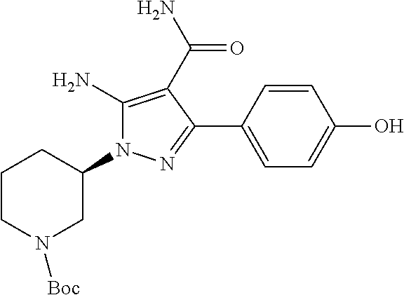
C1(N)=C(C(N)=O)C(C2=CC=C(O)C=C2)=NN1C1CN([Boc])CCC1
